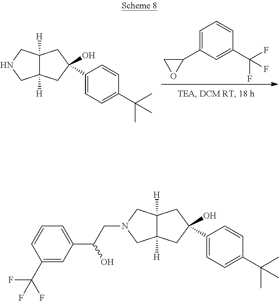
C1=C(C2CO2)C=C(C(F)(F)F)C=C1.C12([H])C([H])(CNC1)CC(C1=CC=C(C(C)(C)C)C=C1)(O)C2.C12([H])C([H])(CN(CC(C3=CC=CC(C(F)(F)F)=C3)O)C1)CC(C1=CC=C(C(C)(C)C)C=C1)(O)C2
